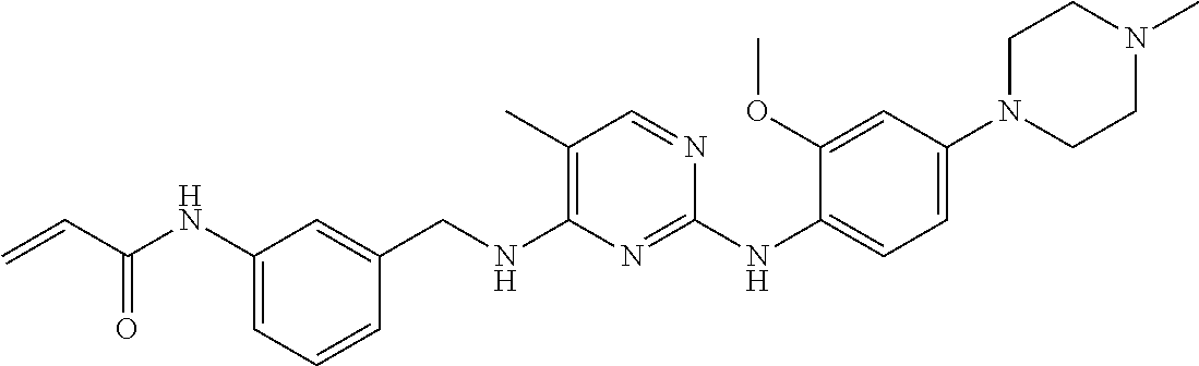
C1=C(NC(=O)C=C)C=C(CNC2=C(C)C=NC(NC3=CC=C(N4CCN(C)CC4)C=C3OC)=N2)C=C1
